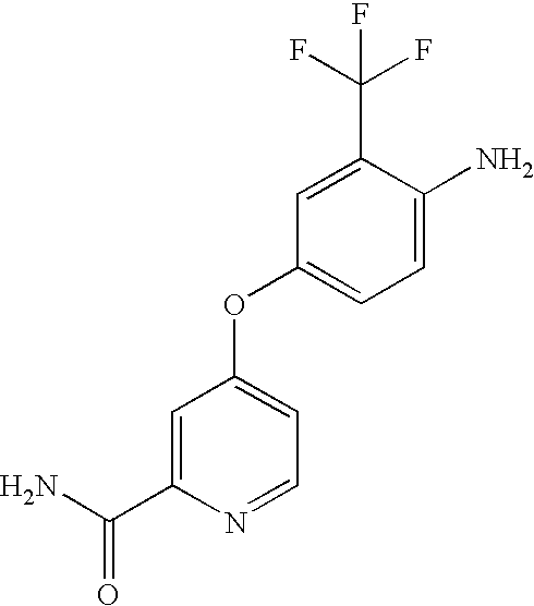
C1=C(C(N)=O)N=CC=C1OC1=CC=C(N)C(C(F)(F)F)=C1
